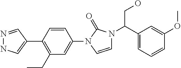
N1=CC(C2=C(CC)C=C(N3C=CN(C(C4=CC=CC(OC)=C4)CO)C3=O)C=C2)=CN1
